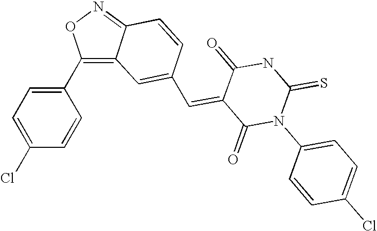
C(=C1C(=O)N(C2=CC=C(Cl)C=C2)C(=S)NC1=O)C1=CC2=C(C3=CC=C(Cl)C=C3)ON=C2C=C1
